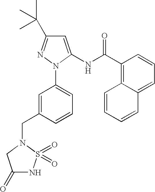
C1(=O)NS(=O)(=O)N(CC2=CC(N3C(NC(C4=C5C(=CC=C4)C=CC=C5)=O)=CC(C(C)(C)C)=N3)=CC=C2)C1
